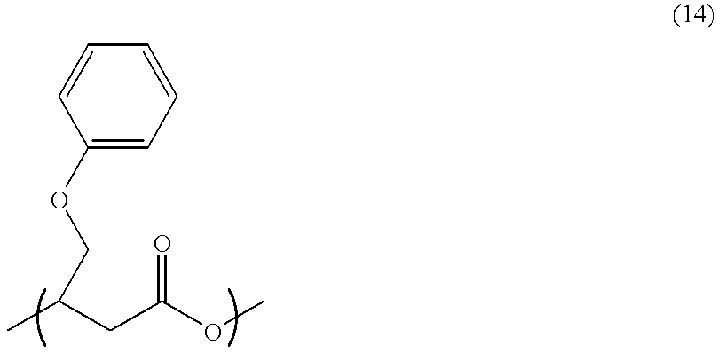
C1=CC(OCC(CC(OC)=O)C)=CC=C1
